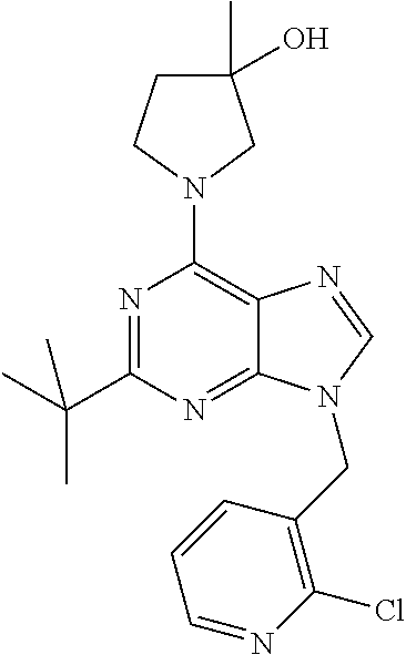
N1=C(C(C)(C)C)N=C2C(=C1N1CC(C)(O)CC1)N=CN2CC1=C(Cl)N=CC=C1
